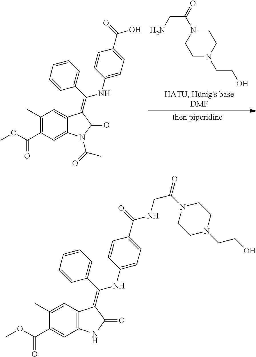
C1(C)=C(C(OC)=O)C=C2C(=C1)C(=C(C1=CC=CC=C1)NC1=CC=C(C(=O)O)C=C1)C(=O)N2C(=O)C.NCC(=O)N1CCN(CCO)CC1.C1(C)=CC2=C(C=C1C(OC)=O)NC(=O)C2=C(C1=CC=CC=C1)NC1=CC=C(C(=O)NCC(=O)N2CCN(CCO)CC2)C=C1
